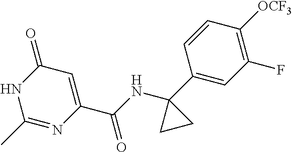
C1(C)=NC(C(NC2(C3=CC(F)=C([OCF3])C=C3)CC2)=O)=CC(=O)N1
